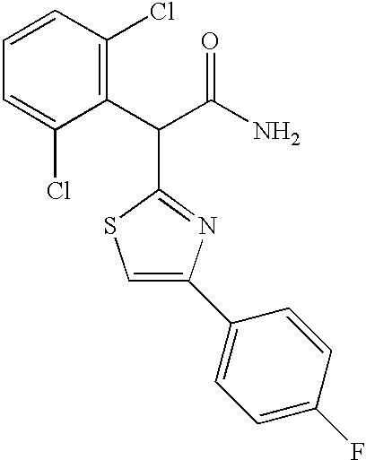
NC(C(C1=C(Cl)C=CC=C1Cl)C1=NC(C2=CC=C(F)C=C2)=CS1)=O
